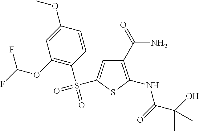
C1(C(N)=O)=C(NC(C(O)(C)C)=O)SC(S(C2=C(OC(F)F)C=C(OC)C=C2)(=O)=O)=C1
